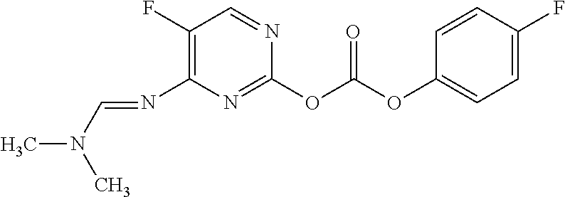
O(C(OC1=NC(N=CN(C)C)=C(F)C=N1)=O)C1=CC=C(F)C=C1
